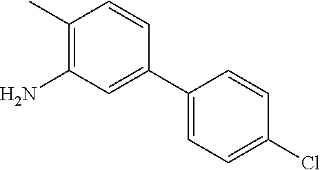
C1(C)=C(N)C=C(C2=CC=C(Cl)C=C2)C=C1
